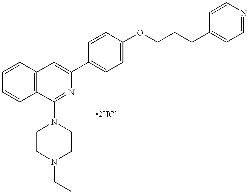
C1=CC2=C(C=C1)C=C(C1=CC=C(OCCCC3=CC=NC=C3)C=C1)N=C2N1CCN(CC)CC1
